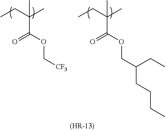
CCC(C)(C)C(OC[CF3])=O.CCC(C)(C)C(OCC(CCCC)CC)=O.[(HR-13)]
